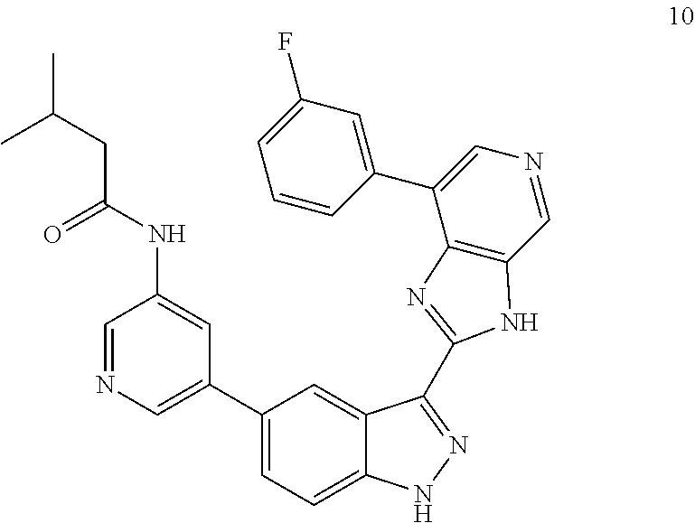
C1(C2=CN=CC(NC(CC(C)C)=O)=C2)=CC=C2C(=C1)C(C1=NC3=C(C=NC=C3C3=CC(F)=CC=C3)N1)=NN2
